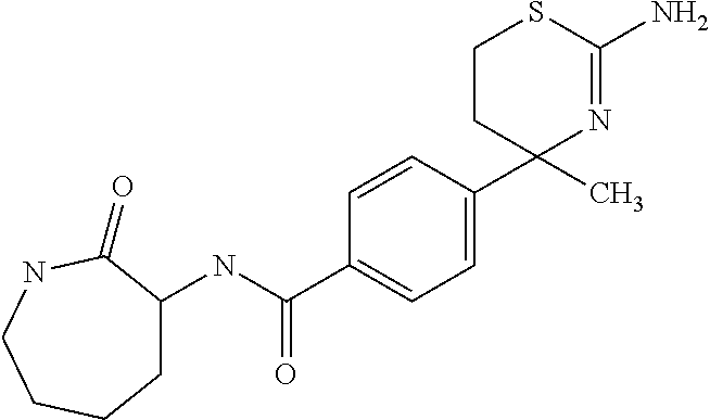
C1CC(C2=CC=C(C(NC3CCCCNC3=O)=O)C=C2)(C)N=C(N)S1
